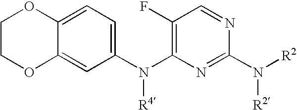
C12=CC=C(N(C3=C(F)C=NC(N([R2])[R2])=N3)[R4])C=C1OCCO2
